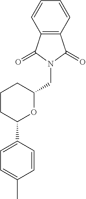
C12=C(C=CC=C1)C(=O)N(CC1OC(C3=CC=C(C)C=C3)CCC1)C2=O
